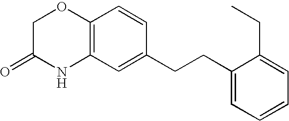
C12=C(C=C(CCC3=CC=CC=C3CC)C=C1)NC(=O)CO2
